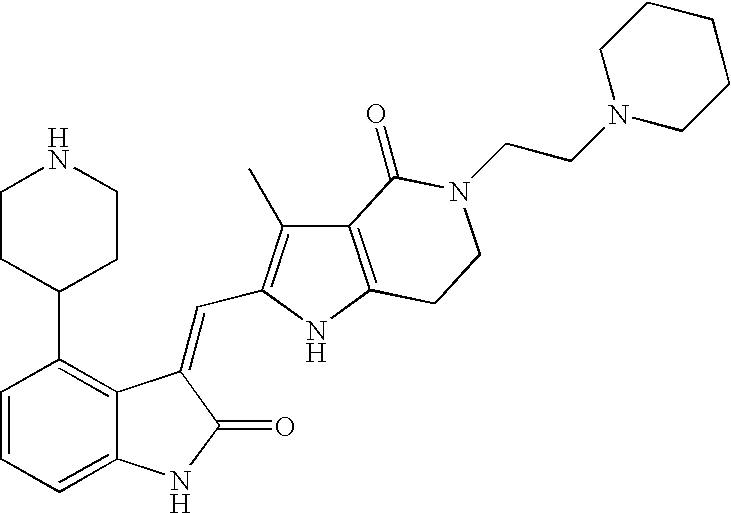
C1=CC(C2CCNCC2)=C2C(=C1)NC(=O)C2=CC1=C(C)C2=C(N1)CCN(CCN1CCCCC1)C2=O
